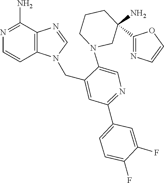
C1(N)(C2=NC=CO2)CN(C2=CN=C(C3=CC=C(F)C(F)=C3)C=C2CN2C3=C(C(N)=NC=C3)N=C2)CCC1
